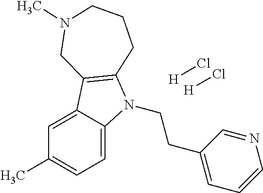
C1=C2C(=CC=C1C)N(CCC1=CC=CN=C1)C1=C2CN(C)CCC1.[H]Cl.[H]Cl
